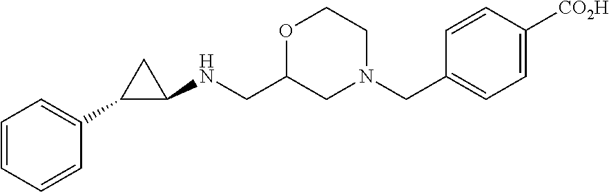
C1=CC=CC(C2C(NCC3CN(CC4=CC=C([CO2H])C=C4)CCO3)C2)=C1
